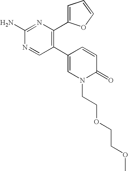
C1(N)=NC(C2=CC=CO2)=C(C2=CN(CCOCCOC)C(=O)C=C2)C=N1
